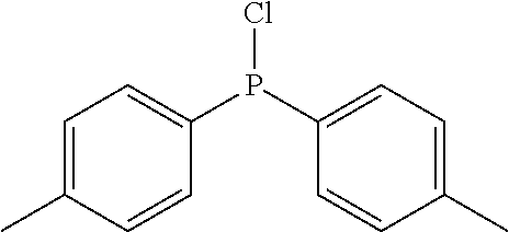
ClP(C1=CC=C(C)C=C1)C1=CC=C(C)C=C1
